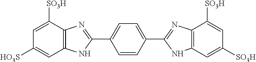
C12=C(C([SO3H])=CC([HO3S])=C1)N=C(C1=CC=C(C3=NC4=C(C=C([SO3H])C=C4[SO3H])N3)C=C1)N2
